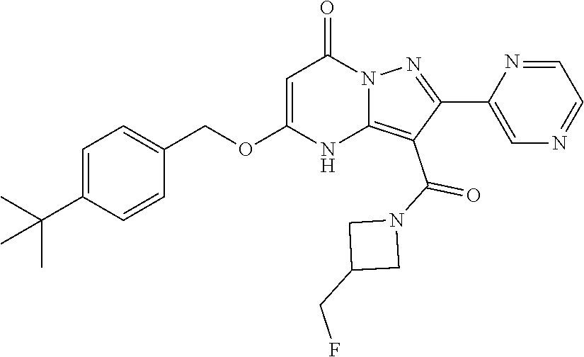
O(CC1=CC=C(C(C)(C)C)C=C1)C1=CC(=O)N2C(=C(C(N3CC(CF)C3)=O)C(C3=CN=CC=N3)=N2)N1
